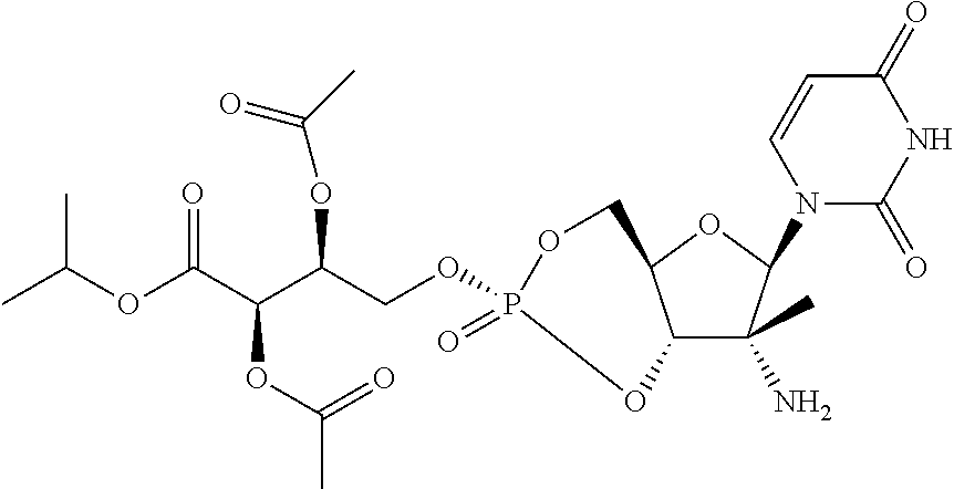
C12C(C)(N)C(N3C(=O)NC(=O)C=C3)OC1COP(OCC(C(C(OC(C)C)=O)OC(C)=O)OC(C)=O)(=O)O2
